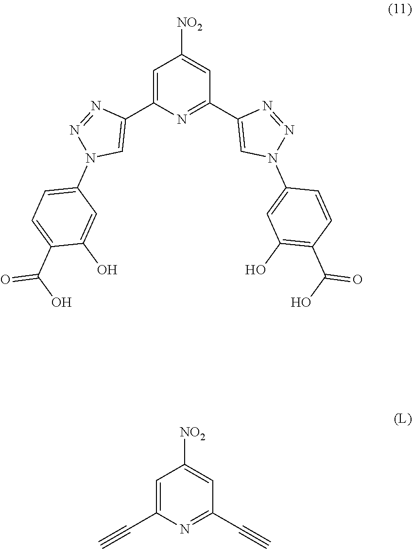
C1(N2N=NC(C3=NC(C4=CN(C5=CC=C(C(O)=O)C(O)=C5)N=N4)=CC([NO2])=C3)=C2)=CC(O)=C(C(=O)O)C=C1.C1([NO2])=CC(C#C)=NC(C#C)=C1
